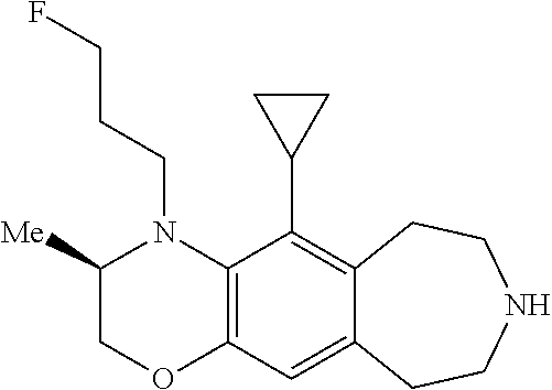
N1(CCCF)C2=C(OCC1[Me])C=C1C(=C2C2CC2)CCNCC1
